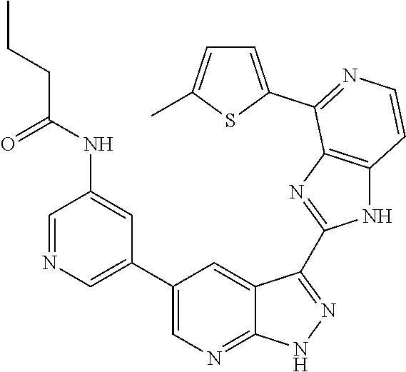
C1=NC=C(C2=CN=C3C(=C2)C(C2=NC4=C(N2)C=CN=C4C2=CC=C(C)S2)=NN3)C=C1NC(CCC)=O
